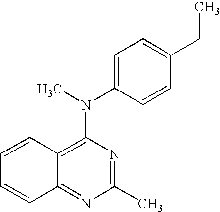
C12=C(N(C)C3=CC=C(CC)C=C3)N=C(C)N=C1C=CC=C2
